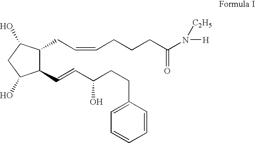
C1(C=CC(O)CCC2=CC=CC=C2)C(CC=CCCCC(=O)N([C2H5])[H])C(O)CC1O
